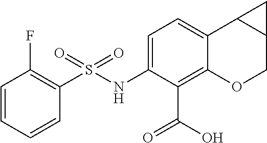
FC1=C(S(NC2=CC=C3C(=C2C(O)=O)OCC2C3C2)(=O)=O)C=CC=C1
